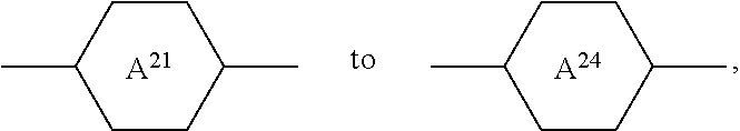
C1(C)CCC(C)CC1.[A21].C1(C)CCC(C)CC1.[A24]
